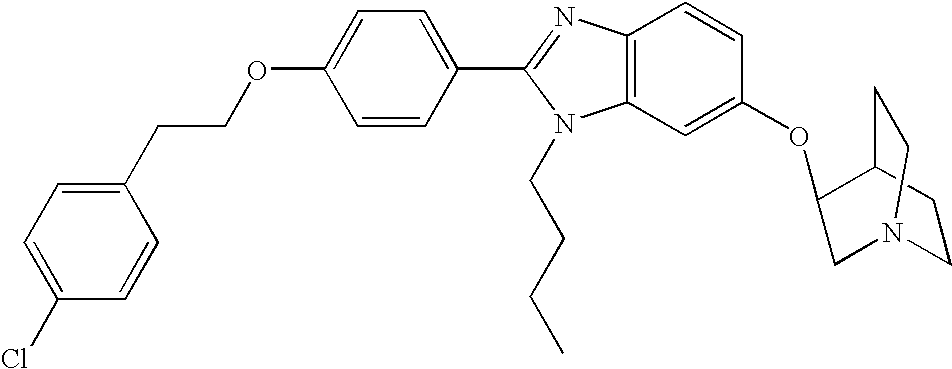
C12CCN(CC1OC1=CC3=C(N=C(C4=CC=C(OCCC5=CC=C(Cl)C=C5)C=C4)N3CCCC)C=C1)CC2
